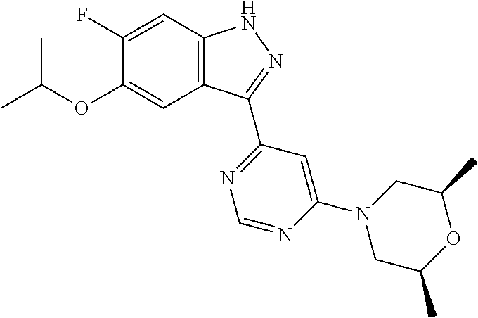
O(C1=CC2=C(C=C1F)NN=C2C1=NC=NC(N2CC(C)OC(C)C2)=C1)C(C)C
